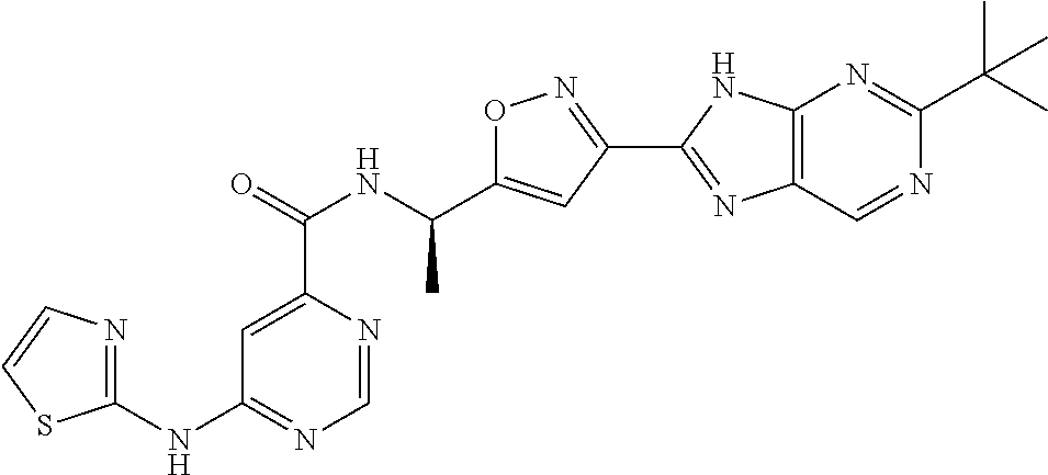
C1=NC(C(=O)NC(C2=CC(C3=NC4=C(N3)N=C(C(C)(C)C)N=C4)=NO2)C)=CC(NC2=NC=CS2)=N1
